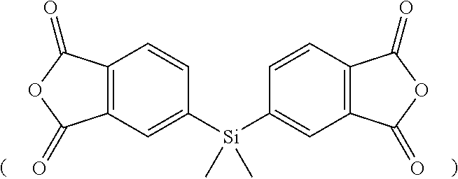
C12=C(C=C([Si](C3=CC4=C(C=C3)C(=O)OC4=O)(C)C)C=C1)C(=O)OC2=O
